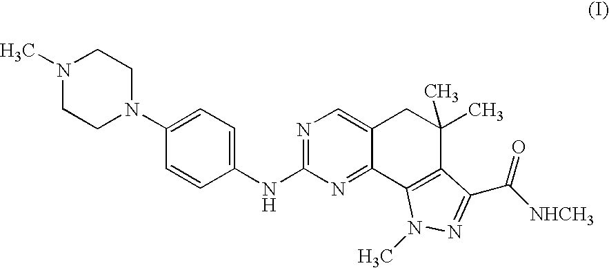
N1(C)CCN(C2=CC=C(NC3=NC=C4C(=N3)C3=C(C(C)(C)C4)C(C([NHCH3])=O)=NN3C)C=C2)CC1
